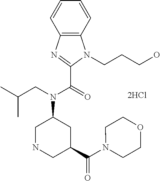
C12=C(C=CC=C1)N(CCCO)C(C(=O)N(CC(C)C)C1CC(C(N3CCOCC3)=O)CNC1)=N2
